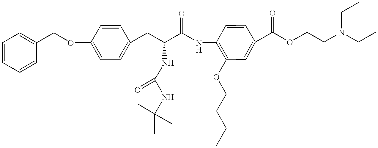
C1=CC=CC(COC2=CC=C(CC(C(NC3=C(OCCCC)C=C(C(OCCN(CC)CC)=O)C=C3)=O)NC(NC(C)(C)C)=O)C=C2)=C1
